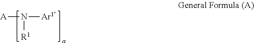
[A]N([Ar1])[R1]
